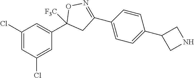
C1(Cl)=CC(Cl)=CC(C2([F3C])CC(C3=CC=C(C4CNC4)C=C3)=NO2)=C1
